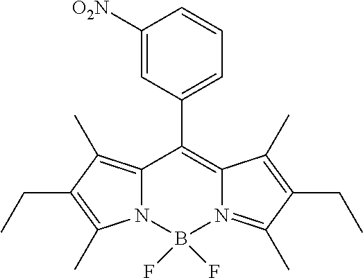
C1([O2N])=CC(C2=C3N(=C(C)C(CC)=C3C)B(F)(F)N3C2=C(C)C(CC)=C3C)=CC=C1
